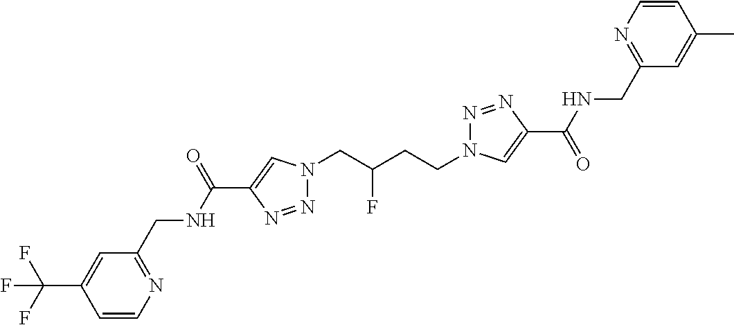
N1(CC(CCN2N=NC(C(=O)NCC3=NC=CC(C)=C3)=C2)F)N=NC(C(NCC2=NC=CC(C(F)(F)F)=C2)=O)=C1
